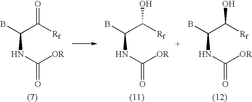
C(NC([OR])=O)(C([Rf])=O)B.C(NC([OR])=O)(C([Rf])O)B.C(NC([OR])=O)(C([Rf])O)B
